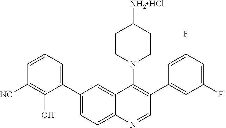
C1(C2=CC=CC([NC])=C2O)=CC=C2C(=C1)C(N1CCC([NH2HCl])CC1)=C(C1=CC(F)=CC(F)=C1)C=N2
